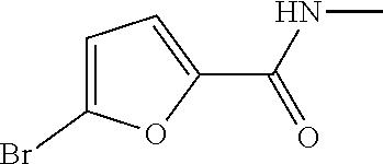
C1=C(Br)OC(C(NC)=O)=C1
